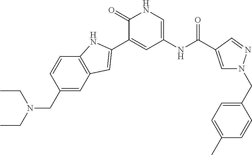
C(N(CC)CC1=CC2=C(C=C1)NC(C1=CC(NC(C3=CN(CC4=CC=C(C)C=C4)N=C3)=O)=CNC1=O)=C2)C
